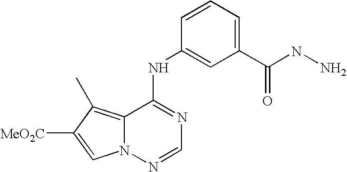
C12=C(C)C([MeO2C])=CN1N=CN=C2NC1=CC(C(NN)=O)=CC=C1
